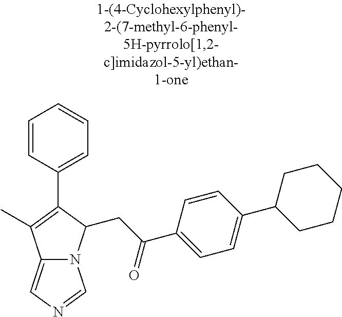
C12=CN=CN1C(CC(C1=CC=C(C3CCCCC3)C=C1)=O)C(C1=CC=CC=C1)=C2C
